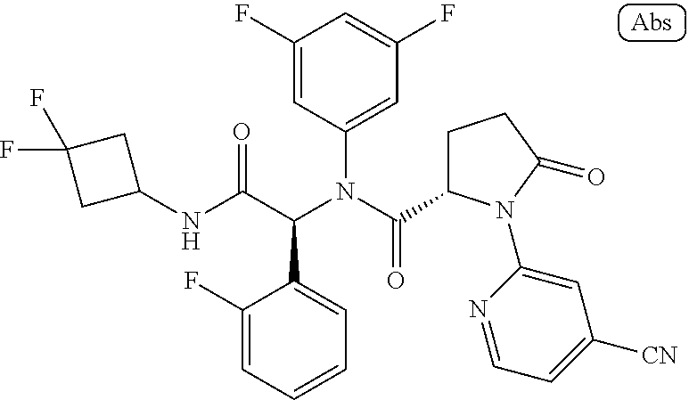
C1(NC(C(N(C(=O)C2CCC(=O)N2C2=CC([CN])=CC=N2)C2=CC(F)=CC(F)=C2)C2=CC=CC=C2F)=O)CC(F)(F)C1
